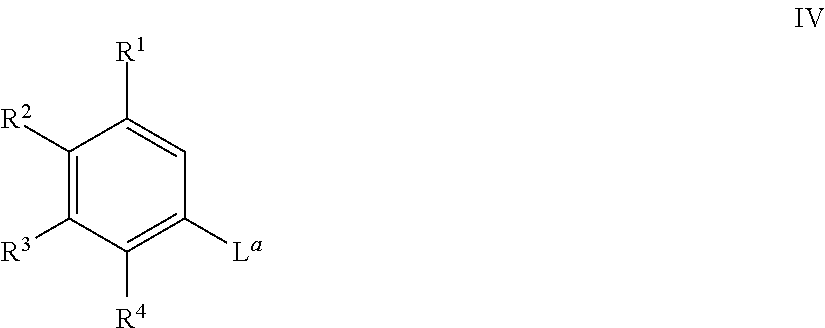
C1([R2])=C([R3])C([R4])=C([La])C=C1[R1]
